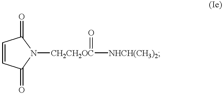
C1=CC(=O)N([CH2CH2OC]([NHCH(CH3)2])=O)C1=O
